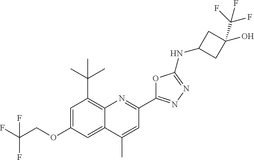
C1=C(OCC(F)(F)F)C=C2C(=C1C(C)(C)C)N=C(C1=NN=C(NC3CC(O)(C(F)(F)F)C3)O1)C=C2C
